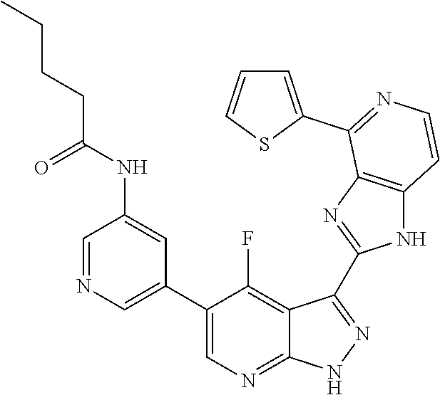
C1=NC=C(C2=CN=C3C(=C2F)C(C2=NC4=C(N2)C=CN=C4C2=CC=CS2)=N[N H]3)C=C1NC(CCCC)=O
